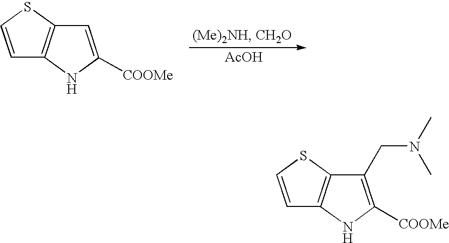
C1=CSC2=C1NC([COOMe])=C2.[AcOH].C1=CSC2=C1NC([COOMe])=C2CN(C)C
